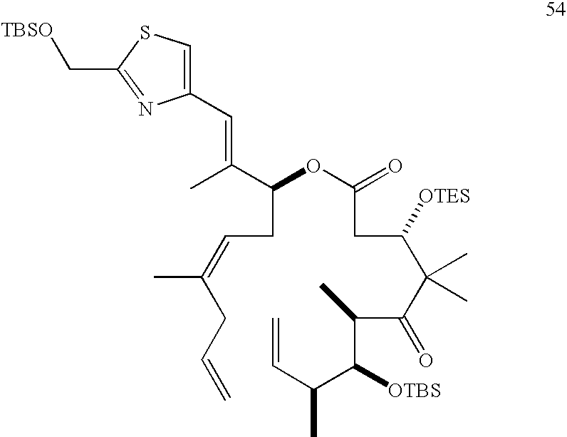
C(OC(CC(C(C(C(C(C(C=C)C)[OTBS])C)=O)(C)C)[OTES])=O)(CC=C(CC=C)C)C(C)=CC1=CSC(C[TBSO])=N1
